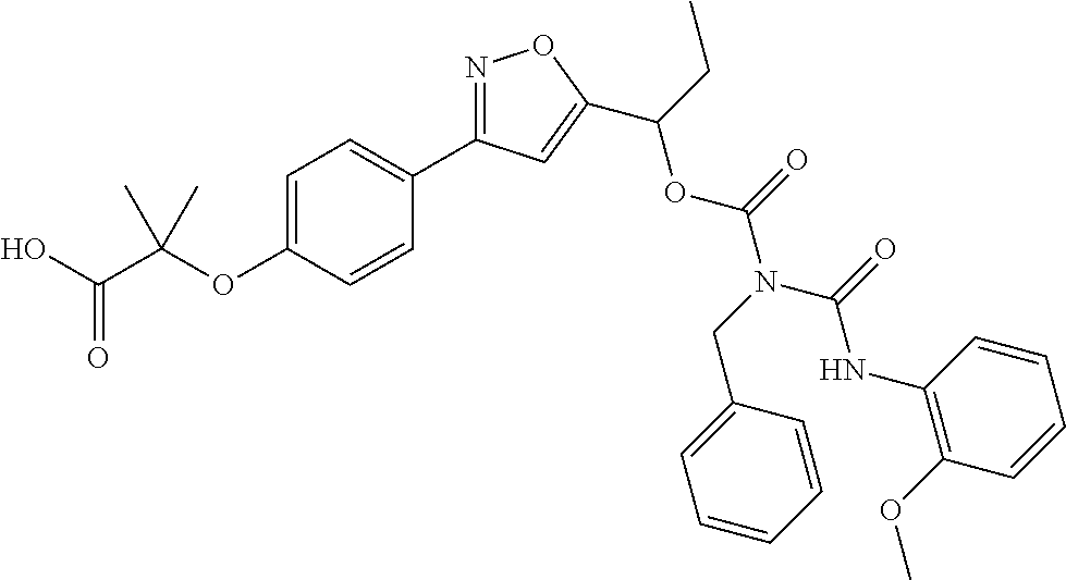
C1=C(OC(C(O)=O)(C)C)C=CC(C2=NOC(C(CC)OC(N(CC3=CC=CC=C3)C(=O)NC3=C(OC)C=CC=C3)=O)=C2)=C1
